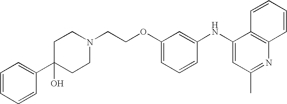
C1(C2(O)CCN(CCOC3=CC=CC(NC4=CC(C)=NC5=C4C=CC=C5)=C3)CC2)=CC=CC=C1
